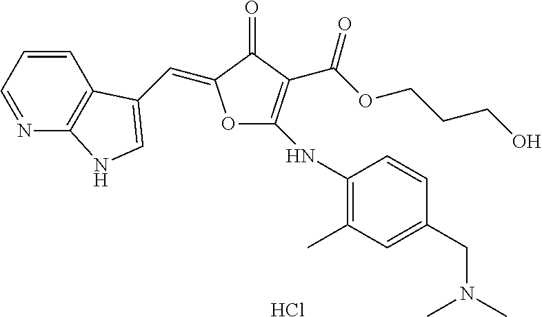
N1=CC=CC2=C1NC=C2C=C1OC(NC2=C(C)C=C(CN(C)C)C=C2)=C(C(OCCCO)=O)C1=O.Cl
